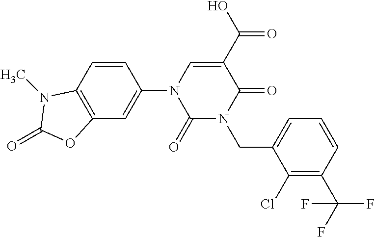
C1(=O)N(CC2=CC=CC(C(F)(F)F)=C2Cl)C(=O)C(C(=O)O)=CN1C1=CC2=C(C=C1)N(C)C(=O)O2
